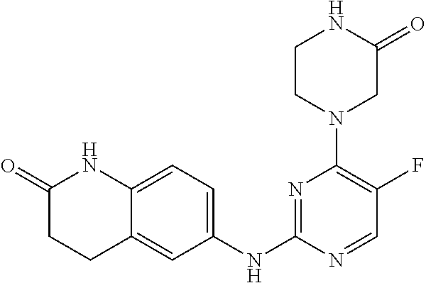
N1=C(NC2=CC=C3C(=C2)CCC(=O)N3)N=CC(F)=C1N1CC(=O)NCC1
